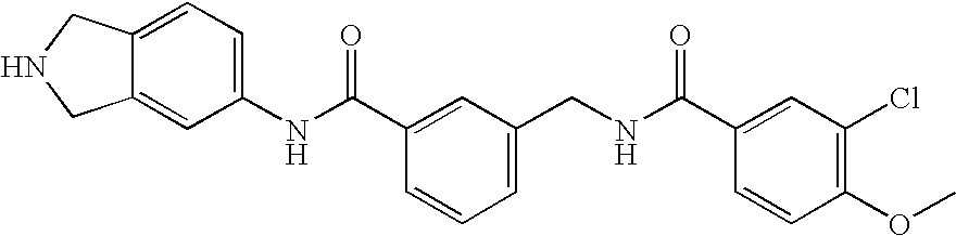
C12=CC(NC(C3=CC(CNC(C4=CC(Cl)=C(OC)C=C4)=O)=CC=C3)=O)=CC=C1CNC2
